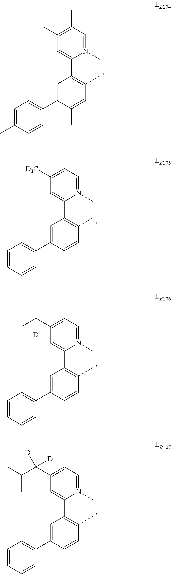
C1(C)=C(C)C=N(C)C(C2=C(C)C=C(C)C(C3=CC=C(C)C=C3)=C2)=C1.C1([D3C])=CC=N(C)C(C2=C(C)C=CC(C3=CC=CC=C3)=C2)=C1.C1(C(C)(C)[D])=CC=N(C)C(C2=C(C)C=CC(C3=CC=CC=C3)=C2)=C1.C1(C(C(C)C)([D])[D])=CC=N(C)C(C2=C(C)C=CC(C3=CC=CC=C3)=C2)=C1
